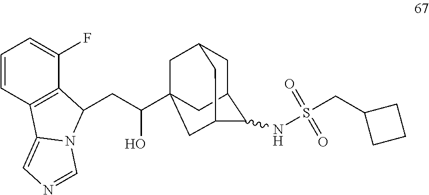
C(C(O)C12CC3CC(C(NS(CC4CCC4)(=O)=O)C(C1)C3)C2)C1C2=C(C=CC=C2F)C2=CN=CN21
